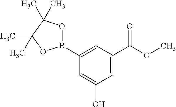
C1=C(C(OC)=O)C=C(B2OC(C)(C)C(C)(C)O2)C=C1O
